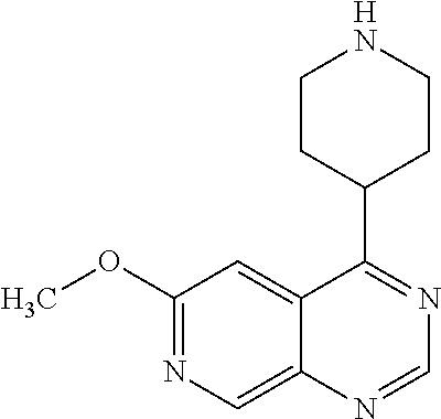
C1(OC)=NC=C2C(=C1)C(C1CCNCC1)=NC=N2.[H]
